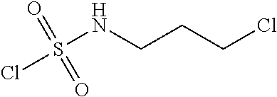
S(NCCCCl)(=O)(=O)Cl
